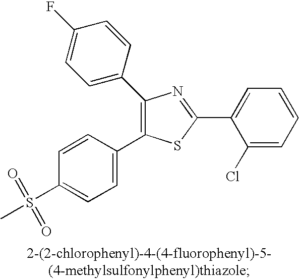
C1=C(C2=C(C3=CC=C(F)C=C3)N=C(C3=CC=CC=C3Cl)S2)C=CC(S(C)(=O)=O)=C1
